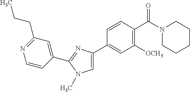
C1(C2=CC([OCH3])=C(C(N3CCCCC3)=O)C=C2)=CN(C)C(C2=CC(CCC)=NC=C2)=N1
